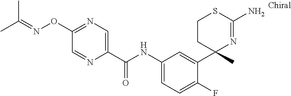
C1(NC(C2=CN=C(ON=C(C)C)C=N2)=O)=CC=C(F)C(C2(C)N=C(N)SCC2)=C1
